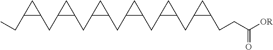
C1(CC)C(CC2C(CC3C(CC4C(CC5C(CC6C(CCC([OR])=O)C6)C5)C4)C3)C2)C1
